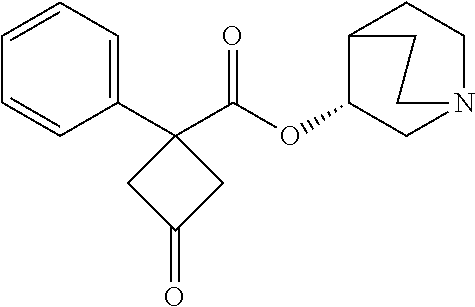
C1=CC=C(C2(C(OC3CN4CCC3CC4)=O)CC(=O)C2)C=C1
